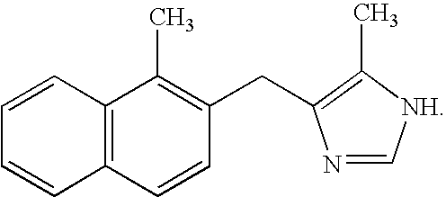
C12=C(C=CC=C1)C=CC(CC1=C(C)[NH]C=N1)=C2C
